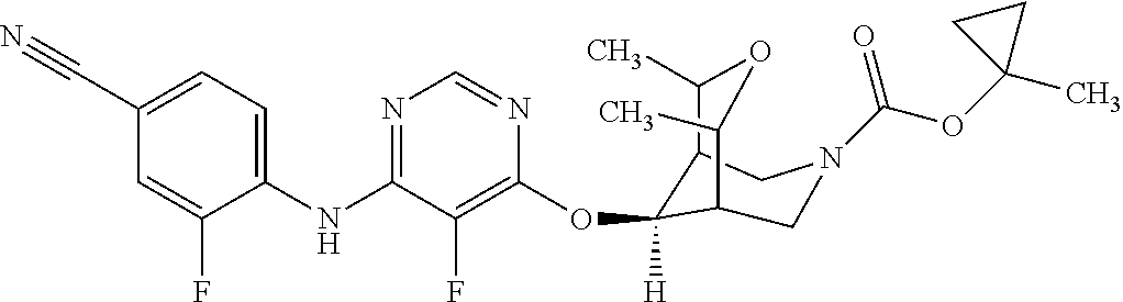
C1(NC2=NC=NC(OC3([H])C4C(C)OC(C)C3CN(C(=O)OC3(C)CC3)C4)=C2F)=CC=C(C#N)C=C1F
